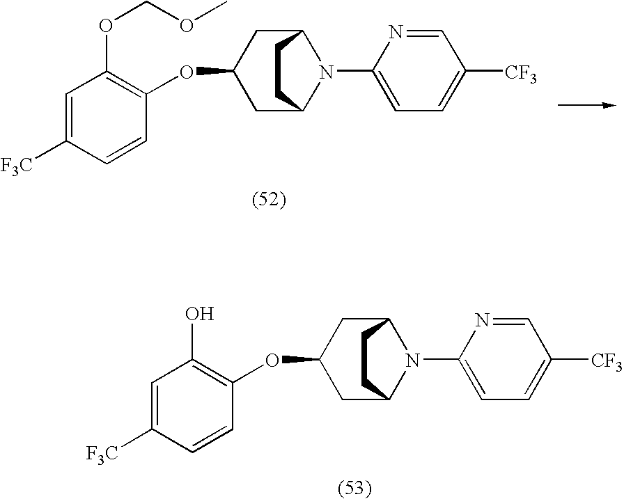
C1C(OC2=C(O)C=C([F3C])C=C2)CC2N(C3=CC=C([CF3])C=N3)C1CC2.C1C(OC2=C(OCOC)C=C([F3C])C=C2)CC2N(C3=CC=C([CF3])C=N3)C1CC2
